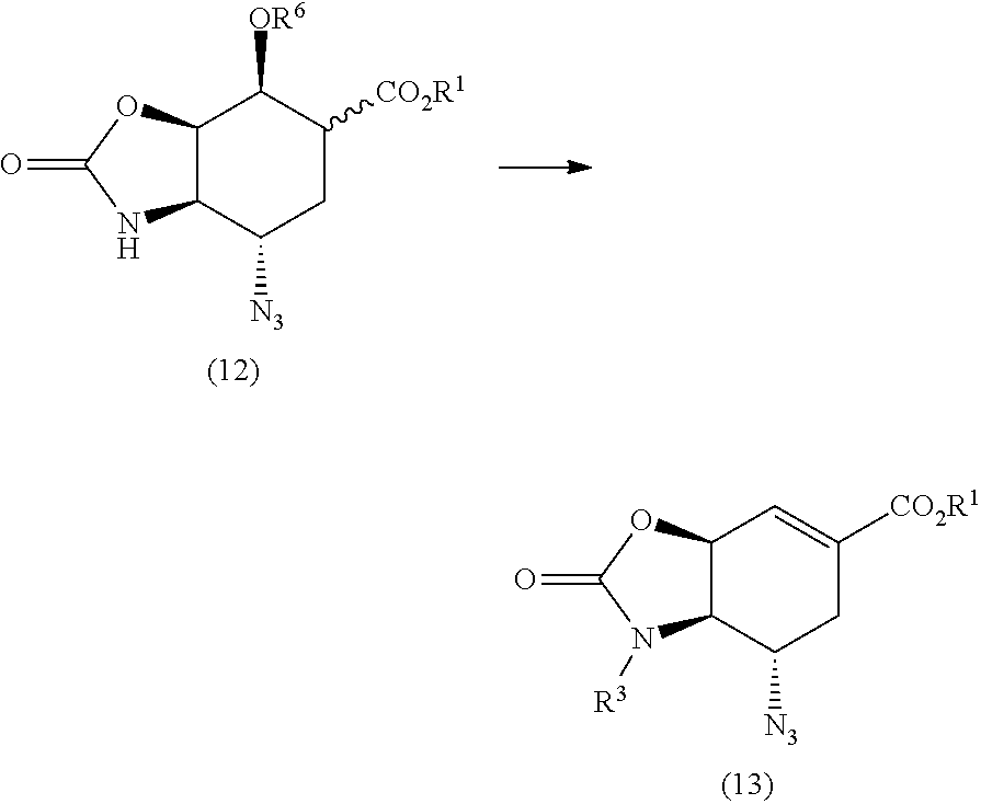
O=C1NC2C(O1)C([OR6])C([CO2R1])CC2[N3].O=C1N([R3])C2C(O1)C=C([CO2R1])CC2[N3]
